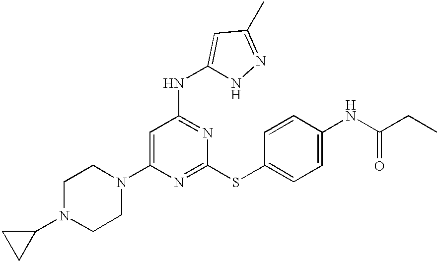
C1(N2CCN(C3CC3)CC2)=CC(NC2=CC(C)=NN2)=NC(SC2=CC=C(NC(CC)=O)C=C2)=N1
